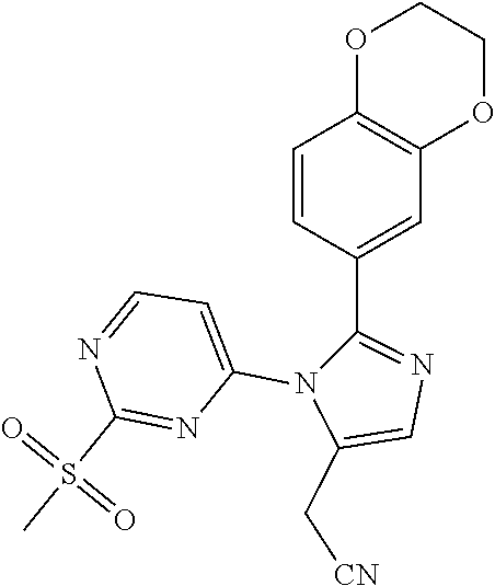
C1=CC(C2=NC=C(C[CN])N2C2=CC=NC(S(=O)(=O)C)=N2)=CC2=C1OCCO2
